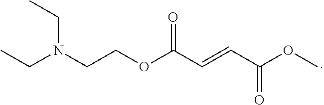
C(COC(C=CC(OC)=O)=O)N(CC)CC
